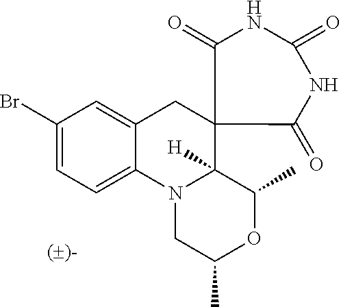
C12=CC=C(Br)C=C1CC1(C3([H])N2CC(C)OC3C)C(=O)NC(=O)NC1=O
